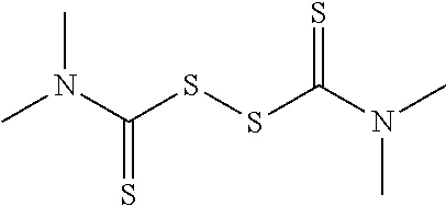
CN(C(=S)SSC(N(C)C)=S)C
